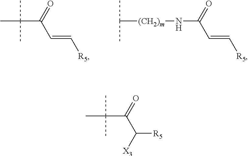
C(C(=O)C=C[R5])(C)(C)C.C([(CH2)m]NC(=O)C=C[R5])(C)C.C(C(=O)C([R5])[X3])(C)(C)C
